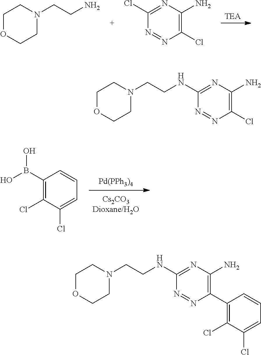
[Pd(PPh3)4].C1(B(O)O)=C(Cl)C(Cl)=CC=C1.[TEA].N1=NC(Cl)=C(N)N=C1Cl.NCCN1CCOCC1.N1=NC(C2=C(Cl)C(Cl)=CC=C2)=C(N)N=C1NCCN1CCOCC1.N1=NC(Cl)=C(N)N=C1NCCN1CCOCC1
